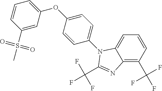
C1=C(S(C)(=O)=O)C=CC=C1OC1=CC=C(N2C3=CC=CC(C(F)(F)F)=C3N=C2C(F)(F)F)C=C1
